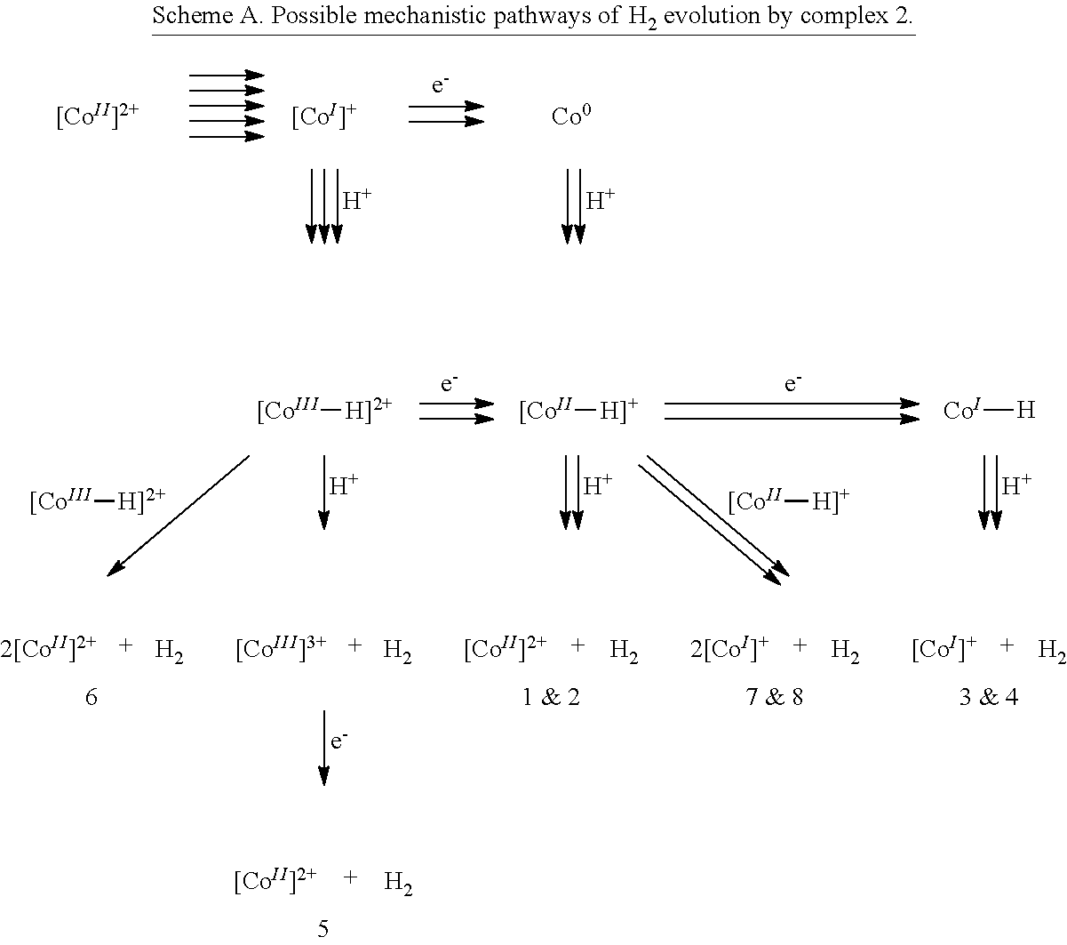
[[CoII]2+].[H2].[[CoIII]3+].[H2].[[CoII]2+].[H2].[[CoI]+].[H2].[2[CoI]+].[H2].[2[CoII]2+].[H2].[e-].[H].[H].[H].[[CoIII][H]2+].[[CoII][H]+].[Co][H].[[CoIII][H]2+].[[CoII][H]+].[H].[H].[[CoII]2+].[[CoI]+].[Co0]
